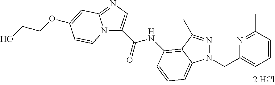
N12C(C(NC3=C4C(C)=NN(CC5=CC=CC(C)=N5)C4=CC=C3)=O)=CN=C1C=C(OCCO)C=C2
